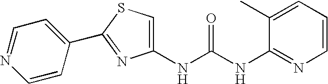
C1(NC(NC2=NC=CC=C2C)=O)=CSC(C2=CC=NC=C2)=N1
